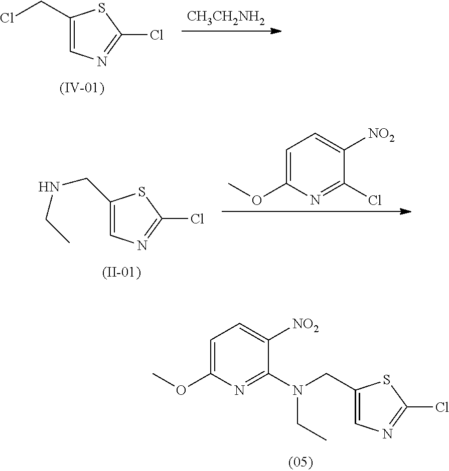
[CH3CH2NH2].C1(CCl)=CN=C(Cl)S1.C1(CNCC)=CN=C(Cl)S1.C1=C(OC)N=C(Cl)C([NO2])=C1.C1=C(OC)N=C(N(CC2=CN=C(Cl)S2)CC)C([NO2])=C1
